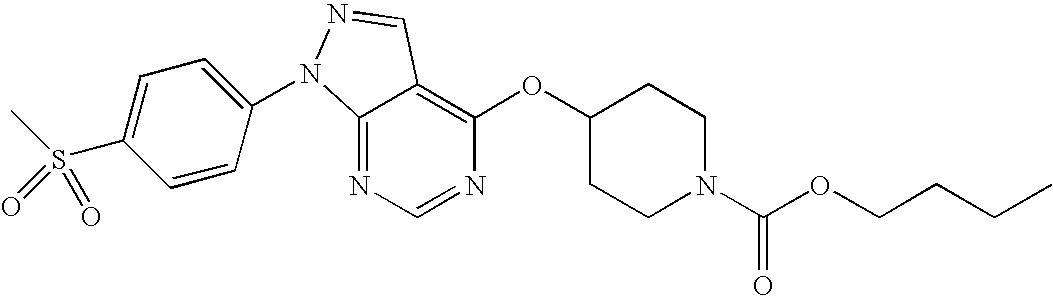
C12=NC=NC(OC3CCN(C(OCCCC)=O)CC3)=C1C=NN2C1=CC=C(S(C)(=O)=O)C=C1
